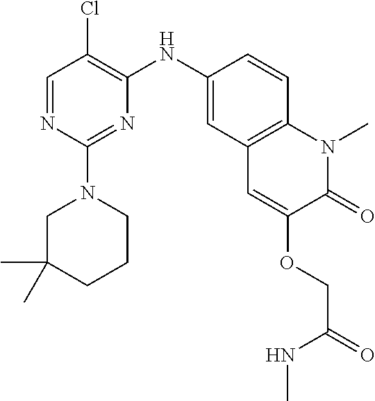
C1=NC(N2CCCC(C)(C)C2)=NC(NC2=CC3=C(C=C2)N(C)C(=O)C(OCC(NC)=O)=C3)=C1Cl
